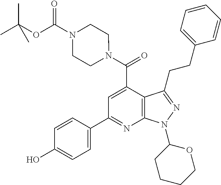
C1=C(C(N2CCN(C(OC(C)(C)C)=O)CC2)=O)C2=C(N=C1C1=CC=C(O)C=C1)N(C1CCCCO1)N=C2CCC1=CC=CC=C1
